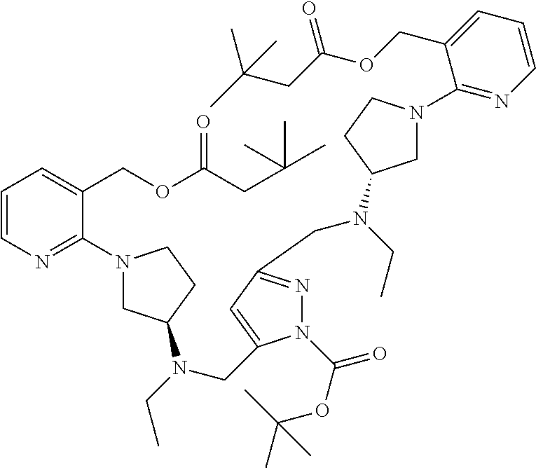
C1=CN=C(N2CC(N(CC)CC3=CC(CN(CC)C4CN(C5=NC=CC=C5COC(CC(C)(C)C)=O)CC4)=NN3C(OC(C)(C)C)=O)CC2)C(COC(CC(C)(C)C)=O)=C1
